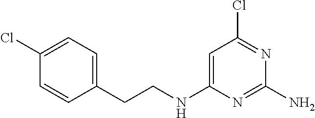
C1=C(CCNC2=CC(Cl)=NC(N)=N2)C=CC(Cl)=C1
